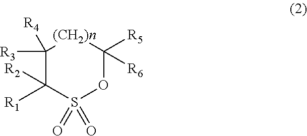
C1([R3])([R4])C([R1])([R2])S(=O)(=O)OC([R5])([R6])[(CH2)n]1
